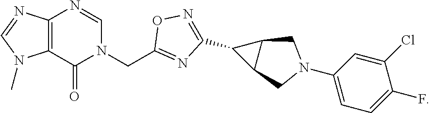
C1(C2=NOC(CN3C=NC4=C(C3=O)N(C)C=N4)=N2)C2C1CN(C1=CC=C(F)C(Cl)=C1)C2
